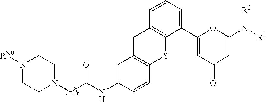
C1=C(NC(CN2CCN([RN9])CC2)=O)C=CC2=C1CC1=C(S2)C(C2=CC(=O)C=C(N([R1])[R2])O2)=CC=C1
